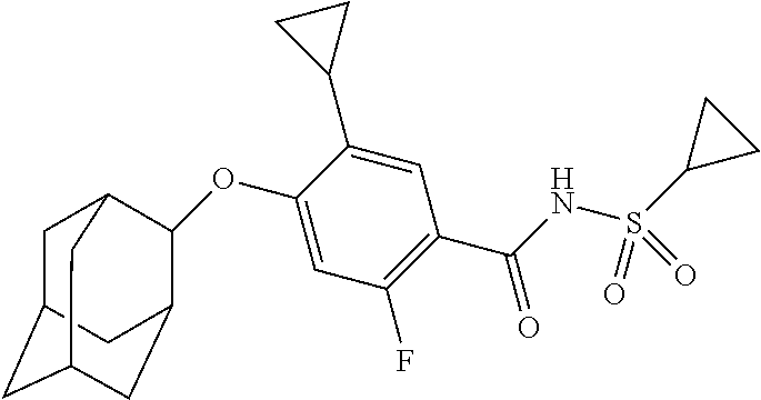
C1(OC2C3CC4CC(CC2C4)C3)=CC(F)=C(C(NS(C2CC2)(=O)=O)=O)C=C1C1CC1
